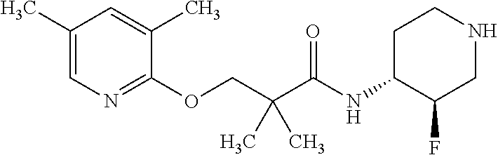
C1(C)=CN=C(OCC(C(NC2C(F)CNCC2)=O)(C)C)C(C)=C1
